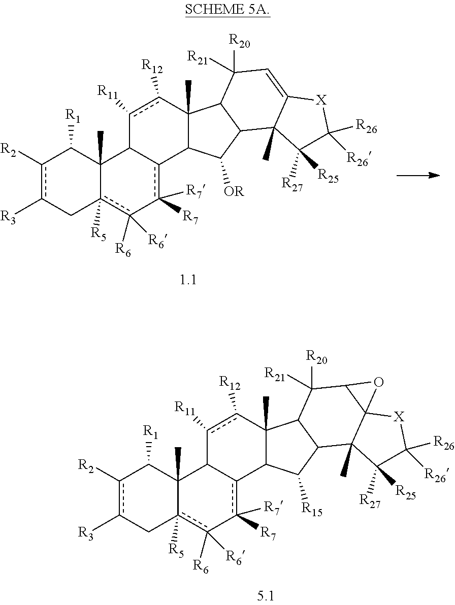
c1([R2])c([R3])Cc2([R5])c([R6])([R6])-c([R7])([R7])c3C(C2(C)C1[R1])c([R11])c([R12])C1(C)C3C([OR])C2C1C([R20])([R21])C=C1C2(C)C([R25])([R27])C([R26])([R26])[X]1.c1([R2])c([R3])Cc2([R5])c([R6])([R6])-c([R7])([R7])c3C(C2(C)C1[R1])c([R11])c([R12])C1(C)C3C([R15])C2C1C([R20])([R21])C1C3(C2(C)C([R25])([R27])C([R26])([R26])[X]3)O1
